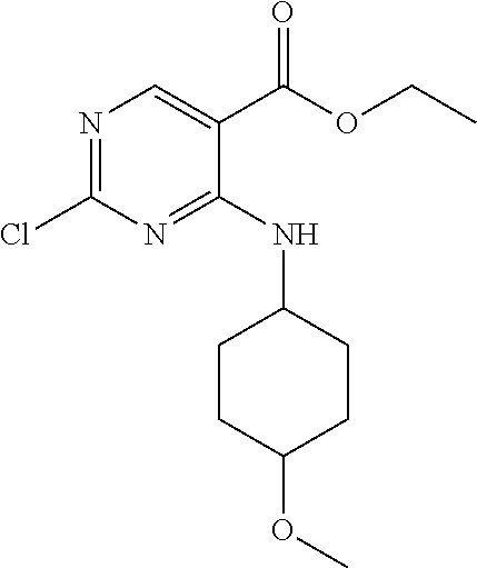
C1(Cl)=NC=C(C(OCC)=O)C(NC2CCC(OC)CC2)=N1
